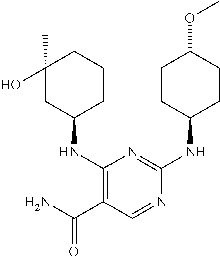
C1CC(NC2=NC(NC3CCCC(O)(C)C3)=C(C(N)=O)C=N2)CCC1OC
